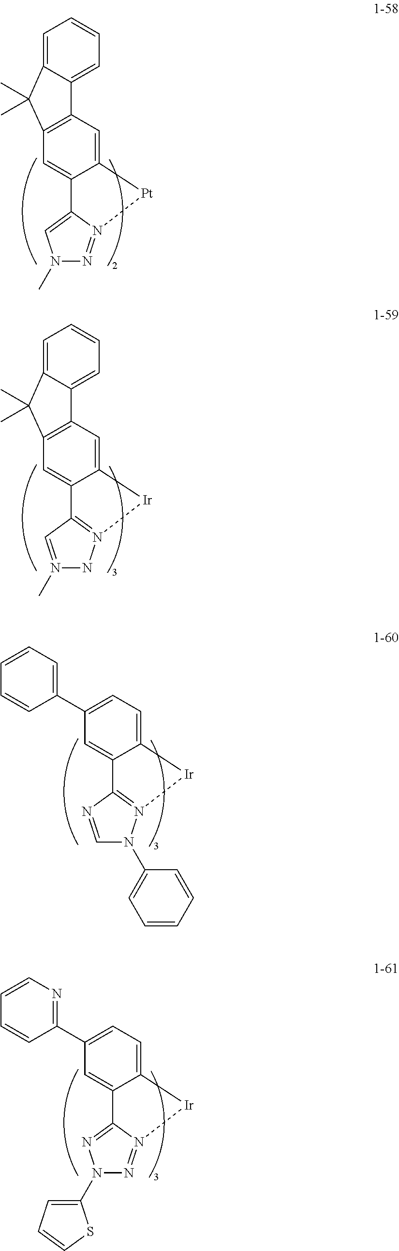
C12=CC3=C(C=C1C1=CN(C)N=N1[Pt]2)C(C)(C)C1=CC=CC=C31.C12=CC3=C(C=C1C1=N(NN(C)=C1)[Ir]2)C(C)(C)C1=CC=CC=C31.C12=CC=C(C3=CC=CC=C3)C=C1C1=N(N(C3=CC=CC=C3)C=N1)[Ir]2.C12=CC=C(C3=NC=CC=C3)C=C1C1=NN(C3=CC=CS3)N=N1[Ir]2
